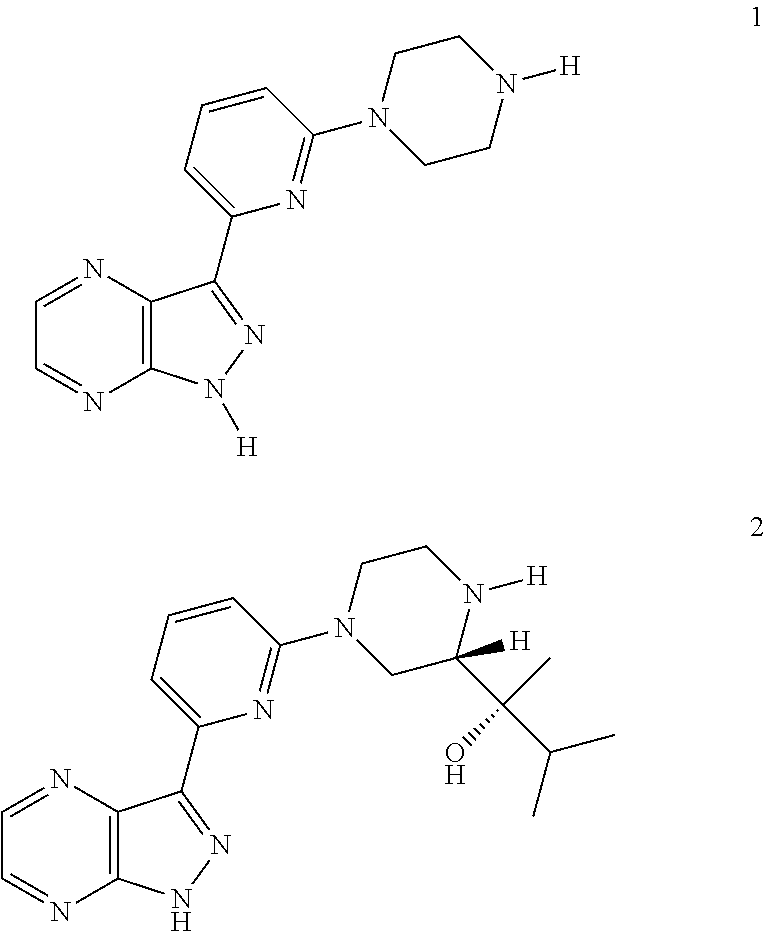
C12=C(N=CC=N1)C(C1=CC=CC(N3CCN([H])CC3)=N1)=NN2[H].C12=C(N=CC=N1)C(C1=CC=CC(N3CC(C(C(C)C)(C)O)([H])N([H])CC3)=N1)=NN2
